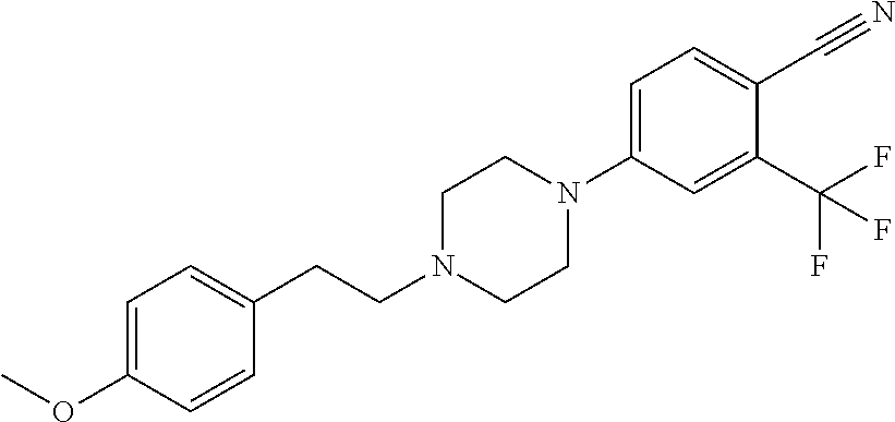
C1=C(OC)C=CC(CCN2CCN(C3=CC=C(C#N)C(C(F)(F)F)=C3)CC2)=C1
